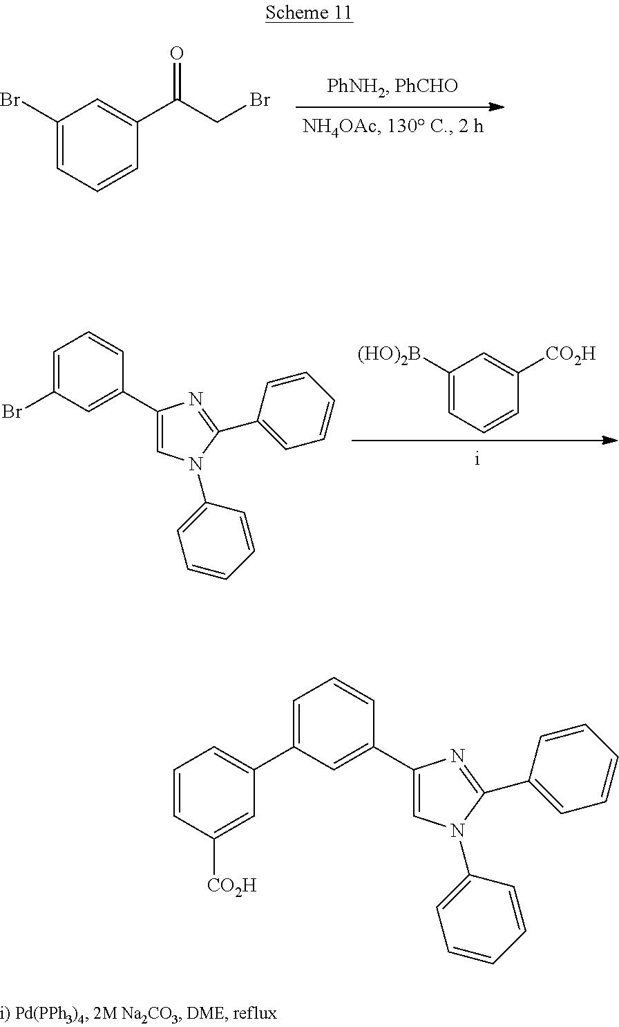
C1(Br)=CC=CC(C(=O)CBr)=C1.C1(C2=CC(Br)=CC=C2)=CN(C2=CC=CC=C2)C(C2=CC=CC=C2)=N1.C1([(HO)2B])=CC=CC([CO2H])=C1.C1(C2=CC(C3=CC=CC([CO2H])=C3)=CC=C2)=CN(C2=CC=CC=C2)C(C2=CC=CC=C2)=N1
